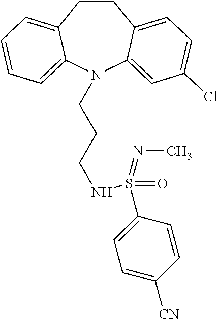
C1CC2=CC=C(Cl)C=C2N(CCCNS(C2=CC=C([CN])C=C2)(=O)=NC)C2=CC=CC=C12
